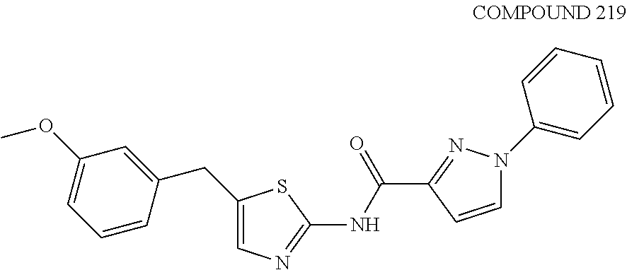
C1(CC2=CC(OC)=CC=C2)=CN=C(NC(C2=NN(C3=CC=CC=C3)C=C2)=O)S1
